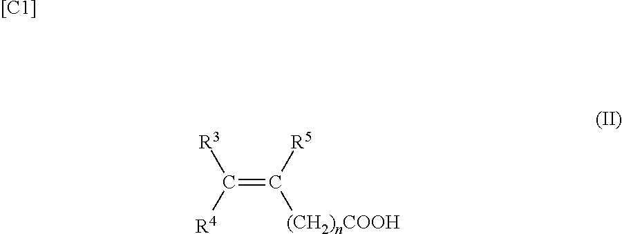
[[C1]].C(=C([R5])[(CH2)nCOOH])([R3])[R4]
